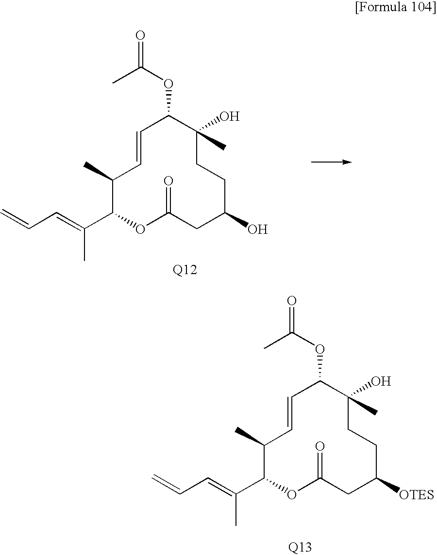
C1(C)C(C(=CC=C)C)OC(=O)CC([OTES])CCC(C)(O)C(OC(C)=O)C=C1.[Q12].C1(C)C(C(=CC=C)C)OC(=O)CC(O)CCC(C)(O)C(OC(C)=O)C=C1
